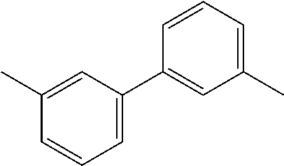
C1=CC=C(C2=CC(C)=CC=C2)C=C1C
